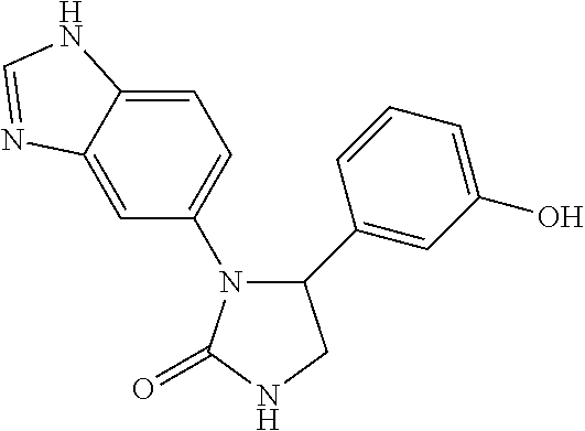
C1(C2=CC(O)=CC=C2)N(C2=CC=C3C(=C2)N=CN3)C(=O)NC1
